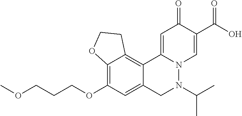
C12=C(OCCCOC)C=C3C(=C1CCO2)C1=CC(=O)C(C(=O)O)=CN1N(C(C)C)C3
